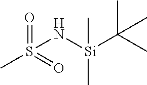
S(N[Si](C(C)(C)C)(C)C)(=O)(C)=O
